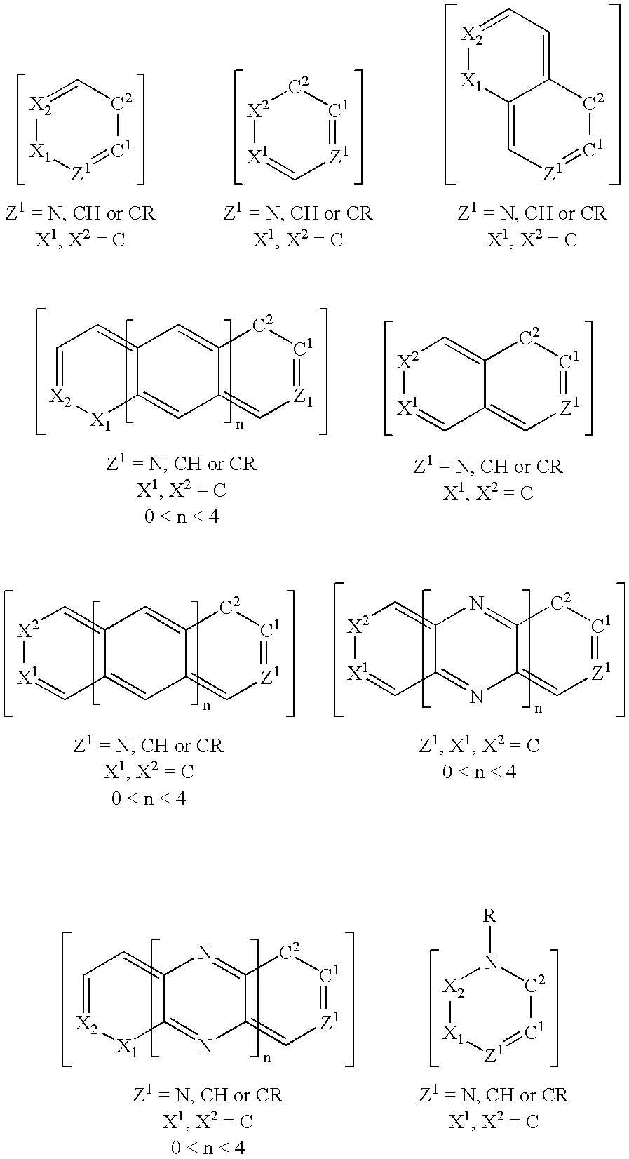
[X2]1[X1]=C[Z1]=[C1][C2]1.[X2]1=C[C2][C1]=[Z1][X1]1.C12=C[Z1]=[C1][C2]C1=CC=[X2][X1]2.C12=C[X2][X1]=CC1=CC1=C[Z1]=[C1][C2]C1=C2.C12=C[X2][X1]=CC1=NC1=C[Z1]=[C1][C2]C1=N2.C12=CC=[X2][X1]C1=NC1=C[Z1]=[C1][C2]C1=N2.[X2]1[X1][Z1]=[C1][C2]N1[R].C12=CC=[X2][X1]C1=CC1=C[Z1]=[C1][C2]C1=C2.[X2]1[X1]=CC2=C[Z1]=[C1][C2]C2=C1
